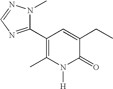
C1(C2=NC=NN2C)=C(C)N([H])C(=O)C(CC)=C1
